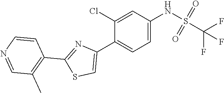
C1=C(NS(=O)(=O)C(F)(F)F)C=C(Cl)C(C2=CSC(C3=C(C)C=NC=C3)=N2)=C1
